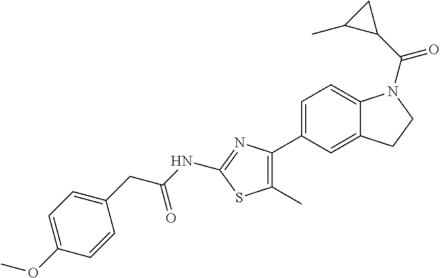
C1=C(C2=C(C)SC(NC(CC3=CC=C(OC)C=C3)=O)=N2)C=C2C(=C1)N(C(C1CC1C)=O)CC2
